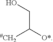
OCC([#CH2])[O*]
